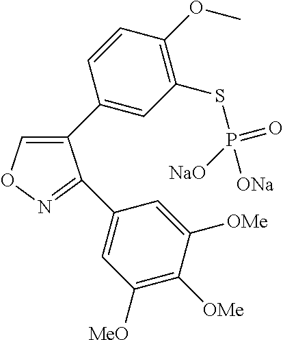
C1(C2=CC(SP([ONa])(=O)[NaO])=C(OC)C=C2)=CON=C1C1=CC([MeO])=C([OMe])C([OMe])=C1
